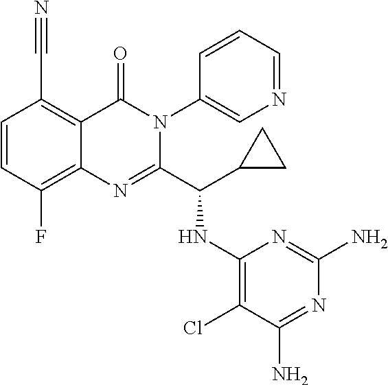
C1(F)=C2C(=C(C#N)C=C1)C(=O)N(C1=CN=CC=C1)C(C(C1CC1)NC1=C(Cl)C(N)=NC(N)=N1)=N2
